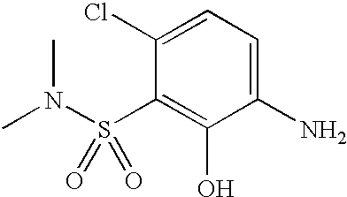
C1(Cl)=CC=C(N)C(O)=C1S(N(C)C)(=O)=O
